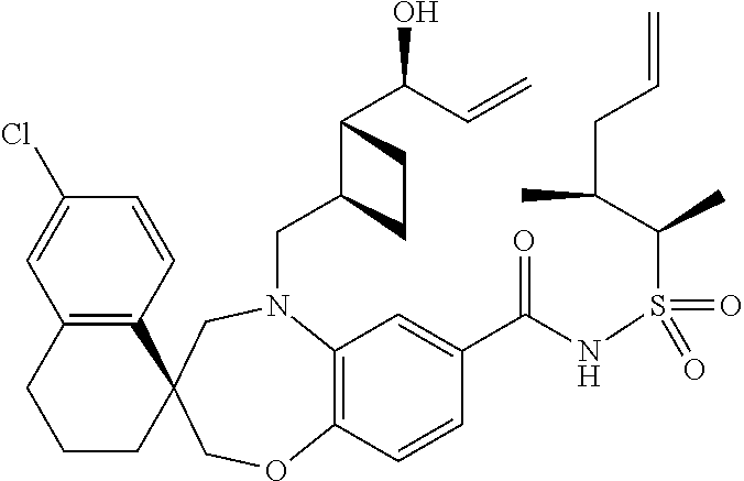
C12=C(C=CC(Cl)=C1)C1(CCC2)COC2=C(N(CC3C(C(C=C)O)CC3)C1)C=C(C(NS(C(C(CC=C)C)C)(=O)=O)=O)C=C2
